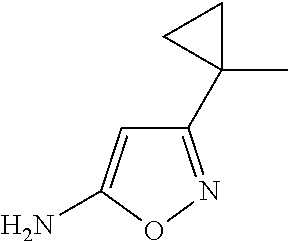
NC1=CC(C2(C)CC2)=NO1
